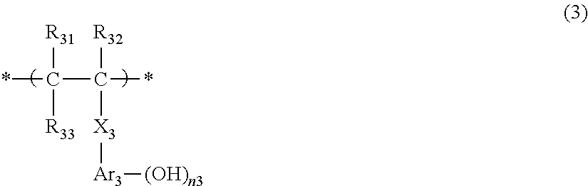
*C(C(*)([R32])[X3][Ar3][(OH)n3])([R31])[R33]
